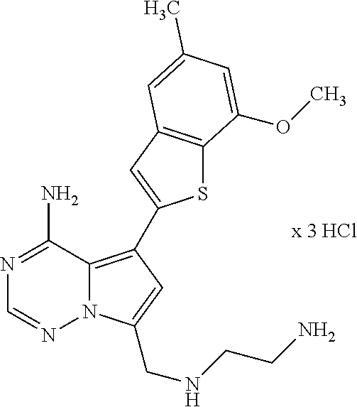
S1C2=C(C=C1C1=C3N(N=CN=C3N)C(CNCCN)=C1)C=C(C)C=C2OC
